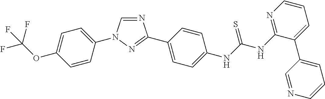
C1=C(N2C=NC(C3=CC=C(NC(NC4=NC=CC=C4C4=CC=CN=C4)=S)C=C3)=N2)C=CC(OC(F)(F)F)=C1
